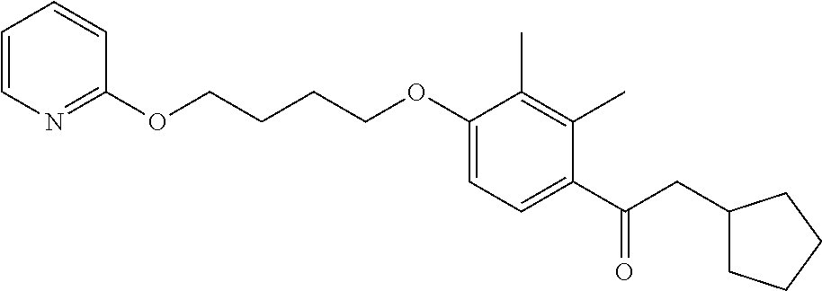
C1=CN=C(OCCCCOC2=CC=C(C(CC3CCCC3)=O)C(C)=C2C)C=C1
